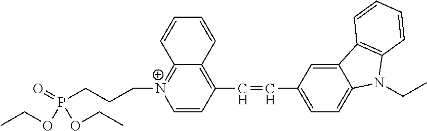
C1=CC(C=CC2=CC=C3C(=C2)C2=C(N3CC)C=CC=C2)=C2C(=[N+]1CCCP(=O)(OCC)OCC)C=CC=C2
